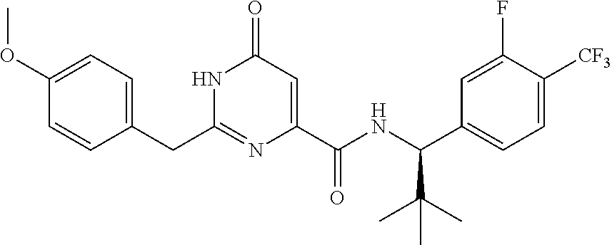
C(C1=CC=C(OC)C=C1)C1=NC(C(NC(C2=CC=C([CF3])C(F)=C2)C(C)(C)C)=O)=CC(=O)N1
